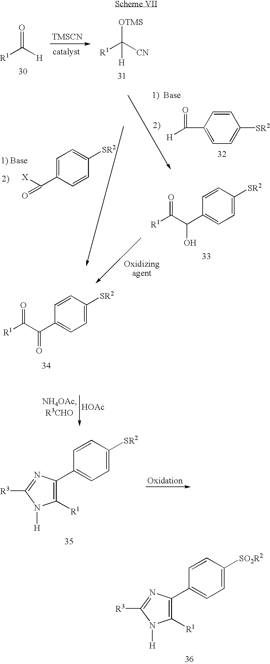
[TMSCN].[R1]C([H])=O.[R1]C([CN])([OTMS])[H].C1(C2=C([R1])N([H])C([R3])=N2)=CC=C([SR2])C=C1.[HOAc].C1(C2=C([R1])N([H])C([R3])=N2)=CC=C([SO2R2])C=C1.C1=CC(C(C([R1])=O)=O)=CC=C1[SR2].C1(C([H])=O)=CC=C([SR2])C=C1.C1=CC([SR2])=CC=C1C([X])=O.C1=CC(C(C([R1])=O)O)=CC=C1[SR2]
